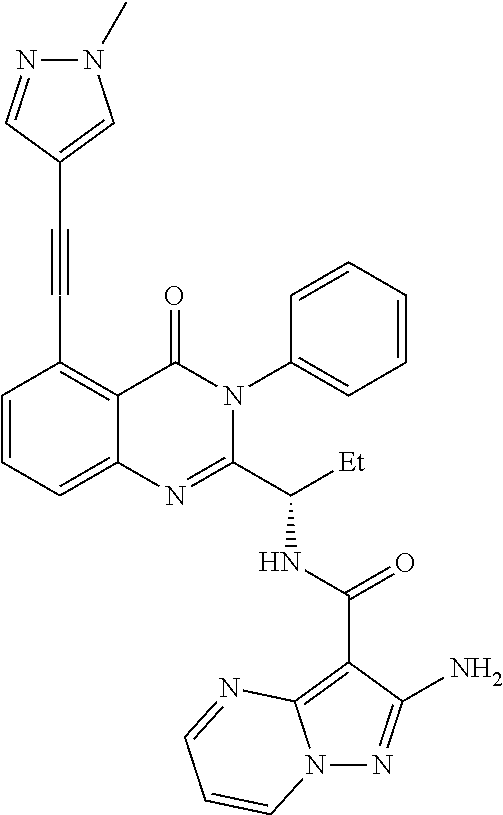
N(C(C1=NC2=CC=CC(C#CC3=CN(C)N=C3)=C2C(=O)N1C1=CC=CC=C1)[Et])C(C1=C2N(N=C1N)C=CC=N2)=O
